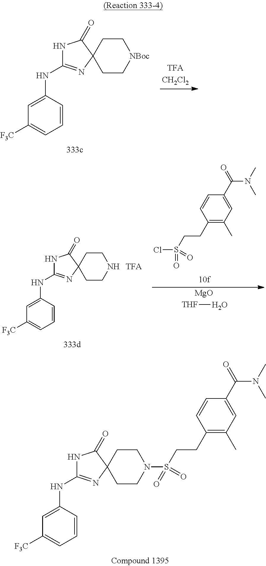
C1CC2(CC[NBoc]1)N=C(NC1=CC([F3C])=CC=C1)NC2=O.C1CC2(CCN1)N=C(NC1=CC([F3C])=CC=C1)NC2=O.[TFA].[MgO].[THF]O.C1(CCS(Cl)(=O)=O)=C(C)C=C(C(N(C)C)=O)C=C1.C1CC2(CCN1S(=O)(=O)CCC1=C(C)C=C(C(N(C)C)=O)C=C1)N=C(NC1=CC([F3C])=CC=C1)NC2=O
